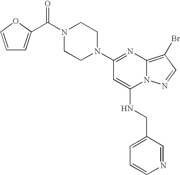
C1(N2CCN(C(=O)C3=CC=CO3)CC2)=NC2=C(Br)C=NN2C(NCC2=CC=CN=C2)=C1
